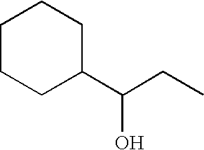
C1CCC(C(CC)O)CC1
